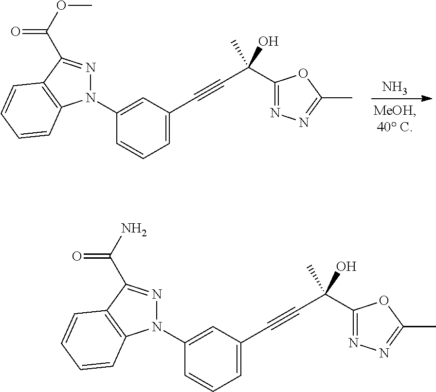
N.N1(C2=CC(C#CC(C3=NN=C(C)O3)(C)O)=CC=C2)N=C(C(OC)=O)C2=C1C=CC=C2.N1(C2=CC(C#CC(C3=NN=C(C)O3)(C)O)=CC=C2)N=C(C(N)=O)C2=C1C=CC=C2
